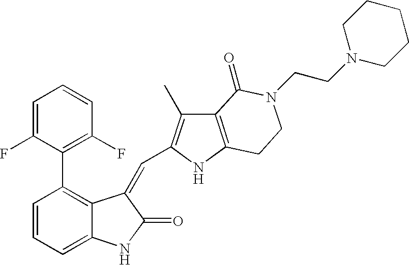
C1=CC=C2C(=C1C1=C(F)C=CC=C1F)C(=CC1=C(C)C3=C(N1)CCN(CCN1CCCCC1)C3=O)C(=O)N2
